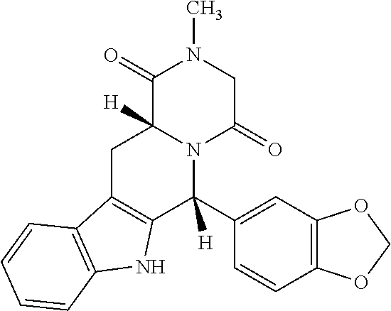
C1(=O)C2([H])N(C(=O)CN1C)C(C1=CC3=C(C=C1)OCO3)([H])C1=C(C2)C2=C(N1)C=CC=C2
